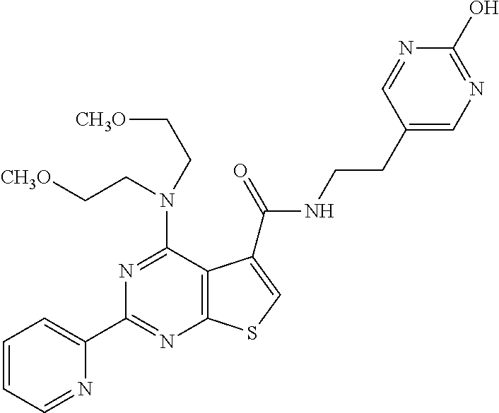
C1(C2=CC=CC=N2)=NC2=C(C(N(CC[CH3O])CC[CH3O])=N1)C(C(=O)NCCC1=CN=C(O)N=C1)=CS2
